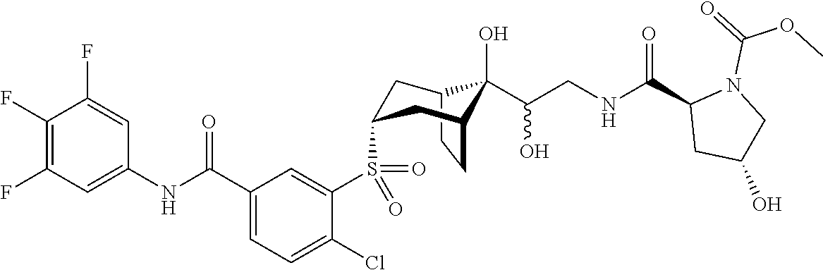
C12CCC(CC(S(C3=CC(C(NC4=CC(F)=C(F)C(F)=C4)=O)=CC=C3Cl)(=O)=O)C1)C2(O)C(CNC(C1CC(O)CN1C(=O)OC)=O)O
